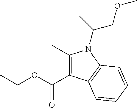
C1(C)=C(C(OCC)=O)C2=C(N1C(C)COC)C=CC=C2
